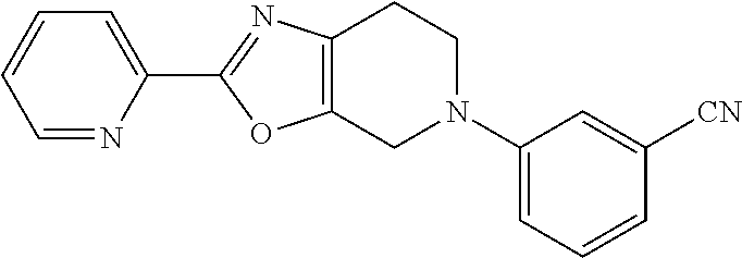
C1=NC(C2=NC3=C(O2)CN(C2=CC=CC([CN])=C2)CC3)=CC=C1
